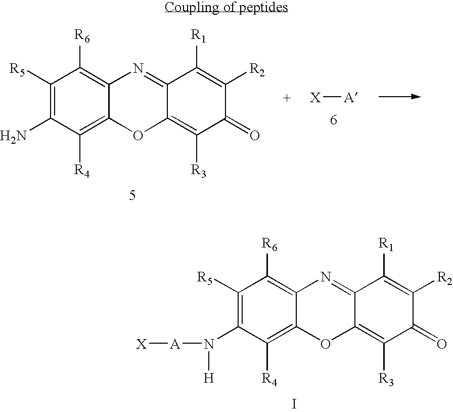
C1([R5])=C(N)C([R4])=C2C(=C1[R6])N=C1C(=C([R3])C(=O)C([R2])=C1[R1])O2.[X][A].C1([R5])=C(N([A][X])[H])C([R4])=C2C(=C1[R6])N=C1C(=C([R3])C(=O)C([R2])=C1[R1])O2.I
